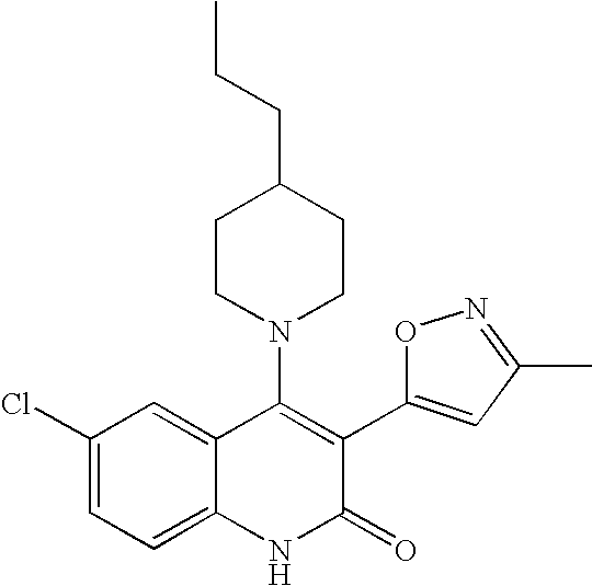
C1(Cl)=CC=C2C(=C1)C(N1CCC(CCC)CC1)=C(C1=CC(C)=NO1)C(=O)N2
